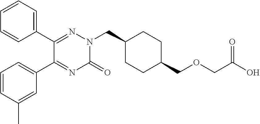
C1(C2=NN(CC3CCC(COCC(O)=O)CC3)C(=O)N=C2C2=CC=CC(C)=C2)=CC=CC=C1
